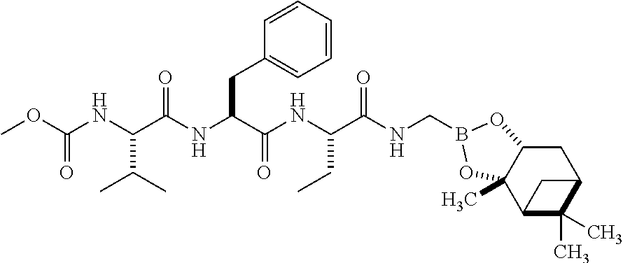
C(NC(C(NC(C(NC(C(NCB1OC2CC3C(C)(C)C(C3)C2(C)O1)=O)CC)=O)CC1=CC=CC=C1)=O)C(C)C)(=O)OC
